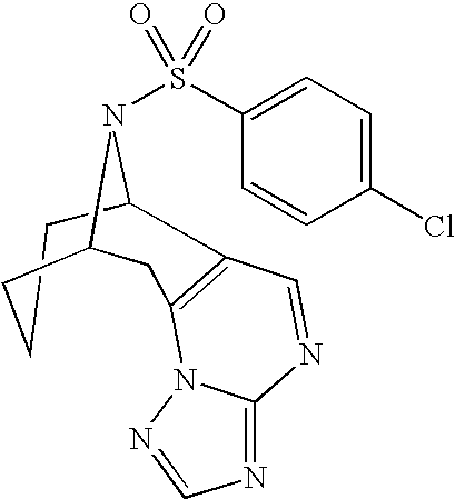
C1CCC2CC3=C(C1N2S(=O)(=O)C1=CC=C(Cl)C=C1)C=NC1=NC=NN31
